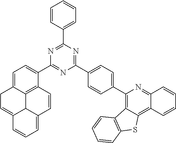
C1C=C2C3C4=C(C=CC3=CC=C2)C(C2=NC(C3=CC=C(C5=C6C(=C7C(=N5)C=CC=C7)SC5=C6C=CC=C5)C=C3)=NC(C3=CC=CC=C3)=N2)=CC=C14
